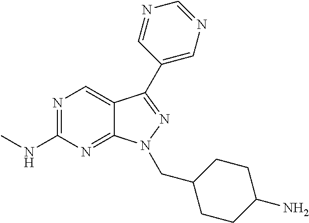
N1=C(NC)N=C2C(=C1)C(C1=CN=CN=C1)=NN2CC1CCC(N)CC1
